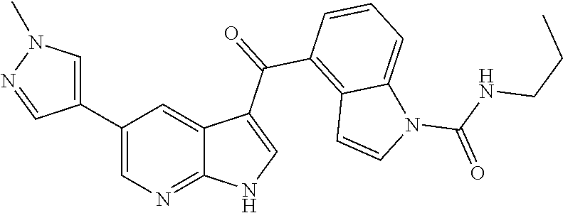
C1(C2=CN(C)N=C2)=CN=C2C(=C1)C(C(=O)C1=C3C(=CC=C1)N(C(NCCC)=O)C=C3)=CN2
